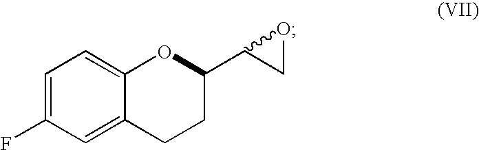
C1=C(F)C=C2C(=C1)OC(C1CO1)CC2
